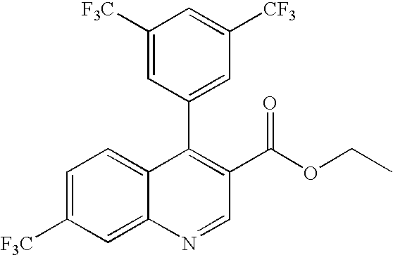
C1=C([F3C])C=C2C(=C1)C(C1=CC([CF3])=CC([F3C])=C1)=C(C(OCC)=O)C=N2
